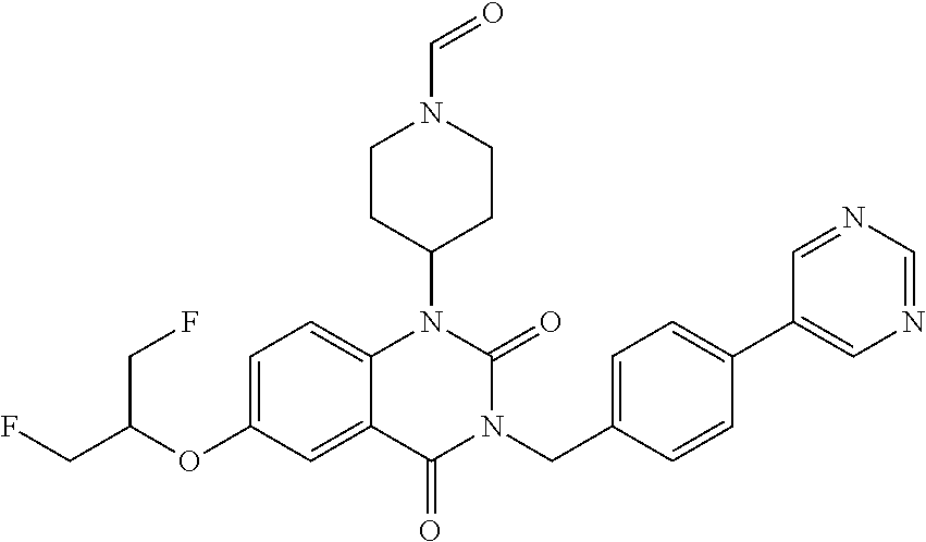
C1=C(OC(CF)CF)C=C2C(=C1)N(C1CCN(C=O)CC1)C(=O)N(CC1=CC=C(C3=CN=CN=C3)C=C1)C2=O
